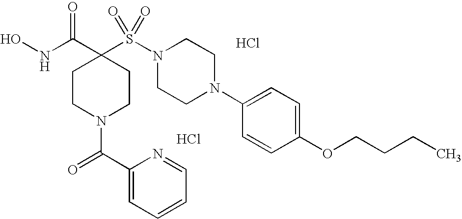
Cl.ONC(C1(S(N2CCN(C3=CC=C(OCCCC)C=C3)CC2)(=O)=O)CCN(C(C2=CC=CC=N2)=O)CC1)=O.Cl
